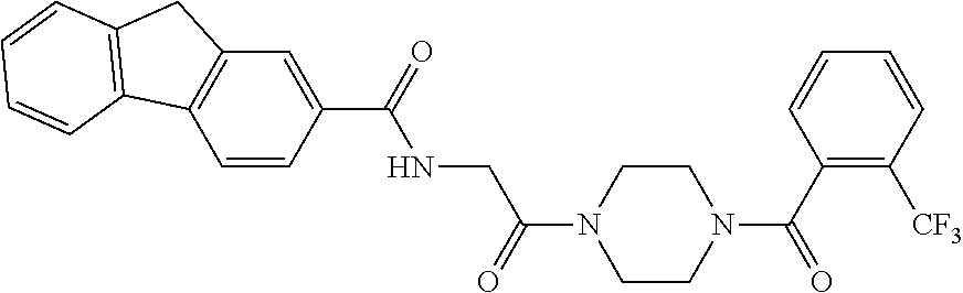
N(CC(N1CCN(C(C2=C([CF3])C=CC=C2)=O)CC1)=O)C(=O)C1=CC2=C(C=C1)C1=C(C2)C=CC=C1
